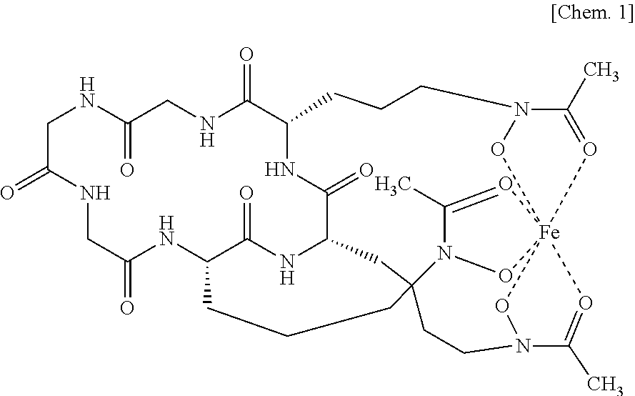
C1C(=O)NCC(=O)NC2C(=O)NC3C(=O)NC(C(=O)NCC(=O)N1)CCCN1C(C)=O[Fe]456(O1)O=C(C)N(C(C3)(CCC2)CCN(O4)C(C)=O5)O6
